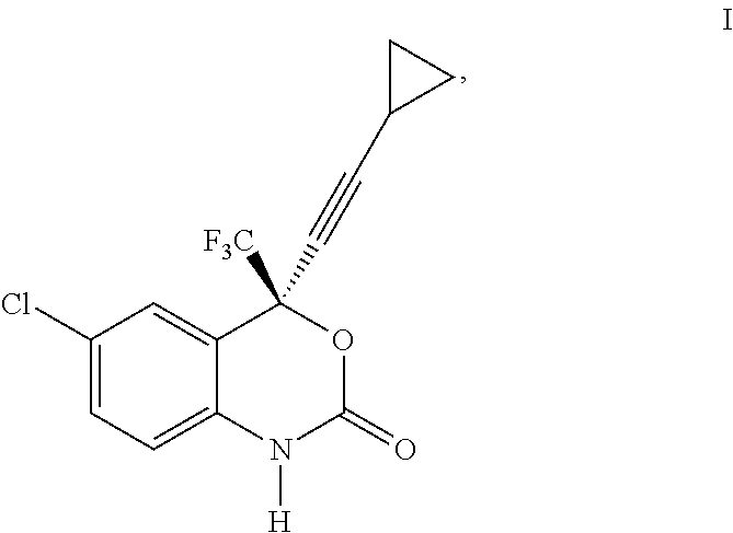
C1(Cl)=CC=C2C(=C1)C(C#CC1CC1)([F3C])OC(=O)N2[H]
